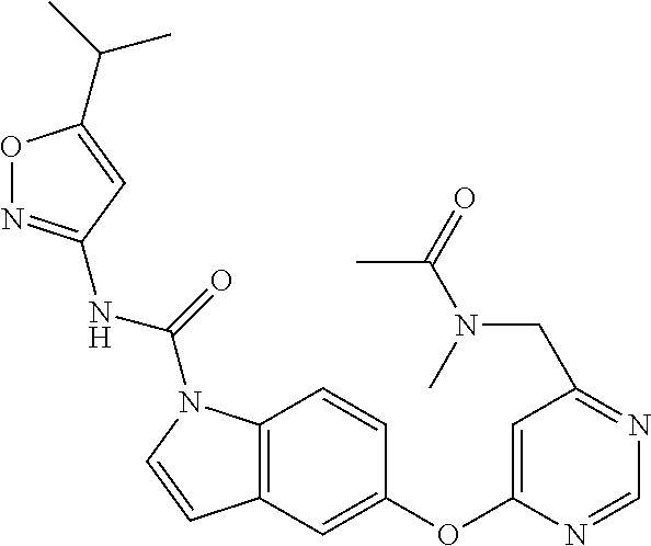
C12=C(C=C(OC3=CC(CN(C)C(C)=O)=NC=N3)C=C1)C=CN2C(=O)NC1=NOC(C(C)C)=C1
